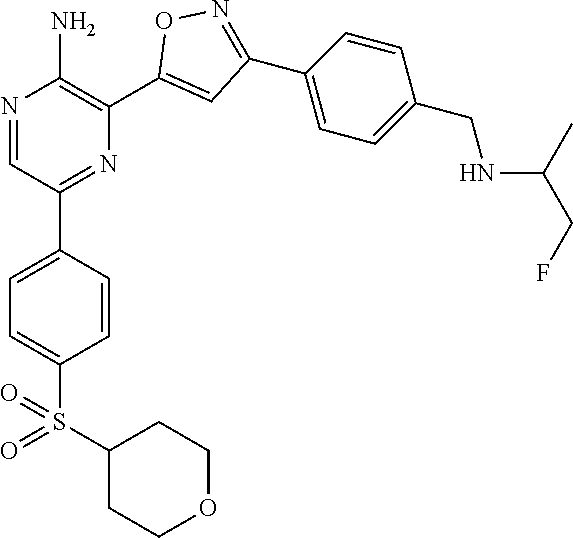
N1=CC(C2=CC=C(S(=O)(C3CCOCC3)=O)C=C2)=NC(C2=CC(C3=CC=C(CNC(C)CF)C=C3)=NO2)=C1N
